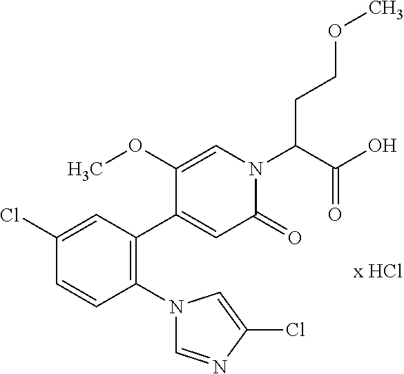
C1(Cl)=CC(C2=CC(=O)N(C(C(O)=O)CCOC)C=C2OC)=C(N2C=NC(Cl)=C2)C=C1
